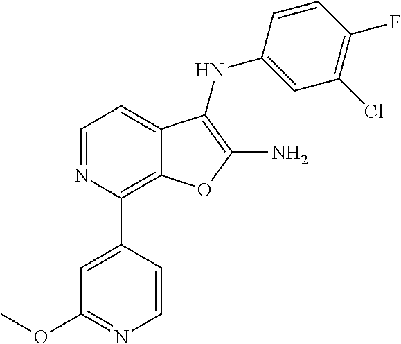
N1=CC=C2C(=C1C1=CC(OC)=NC=C1)OC(N)=C2NC1=CC(Cl)=C(F)C=C1
